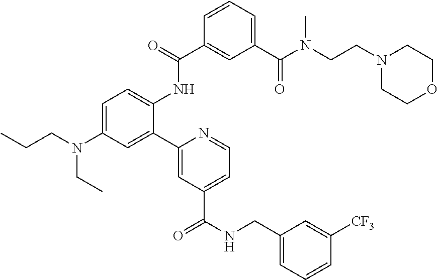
C1=C(N(CCC)CC)C=C(C2=CC(C(NCC3=CC=CC([CF3])=C3)=O)=CC=N2)C(NC(C2=CC(C(N(CCN3CCOCC3)C)=O)=CC=C2)=O)=C1
